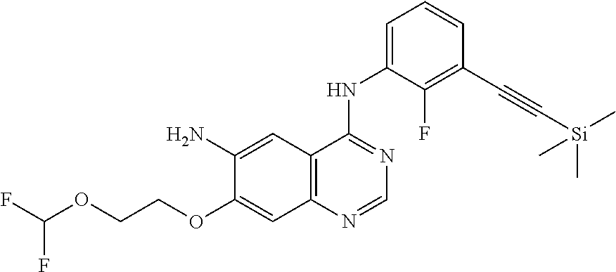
C12=C(N=CN=C1NC1=CC=CC(C#C[Si](C)(C)C)=C1F)C=C(OCCOC(F)F)C(N)=C2
